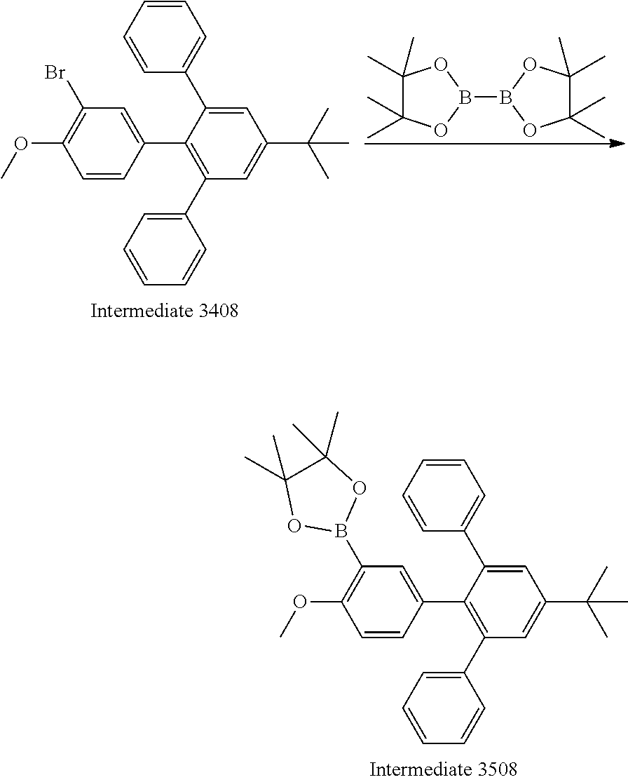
C1(C2=C(C3=CC=CC=C3)C=C(C(C)(C)C)C=C2C2=CC=CC=C2)=CC(B2OC(C)(C)C(C)(C)O2)=C(OC)C=C1.C1(C2=C(C3=CC=CC=C3)C=C(C(C)(C)C)C=C2C2=CC=CC=C2)=CC(Br)=C(OC)C=C1.C1(C)(C)C(C)(C)OB(B2OC(C)(C)C(C)(C)O2)O1
